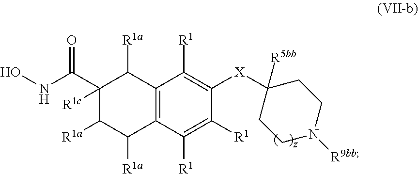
C12=C(C([R1])=C([X]C3([R5bb])CCN([R9bb])CC3)C([R1])=C1[R1])C([R1a])C([R1c])(C(NO)=O)C([R1a])C2[R1a]
